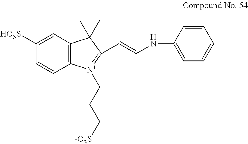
C1([HO3S])=CC2=C(C=C1)[N+](CCC[-O3S])=C(C=CNC1=CC=CC=C1)C2(C)C
